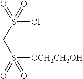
C(S(=O)(=O)Cl)S(=O)([OCH2CH2OH])=O
